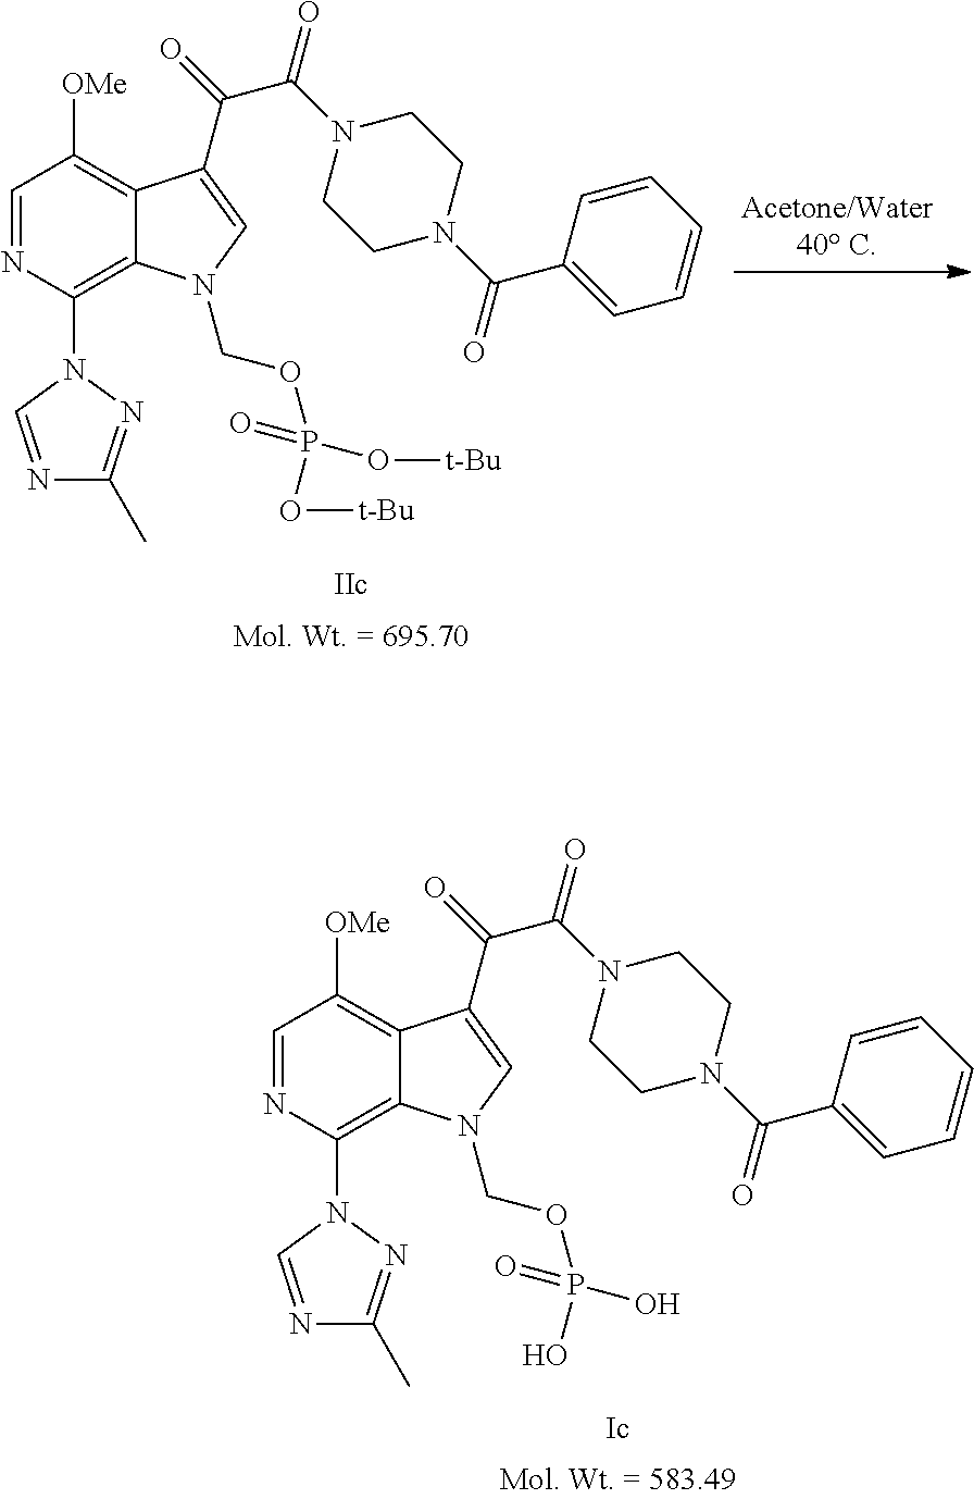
C1=NC(N2C=NC(C)=N2)=C2C(=C1[OMe])C(C(=O)C(N1CCN(C(C3=CC=CC=C3)=O)CC1)=O)=CN2COP(O)(O)=O.C1=NC(N2C=NC(C)=N2)=C2C(=C1[OMe])C(C(=O)C(N1CCN(C(C3=CC=CC=C3)=O)CC1)=O)=CN2COP(O[t-Bu])(O[t-Bu])=O
